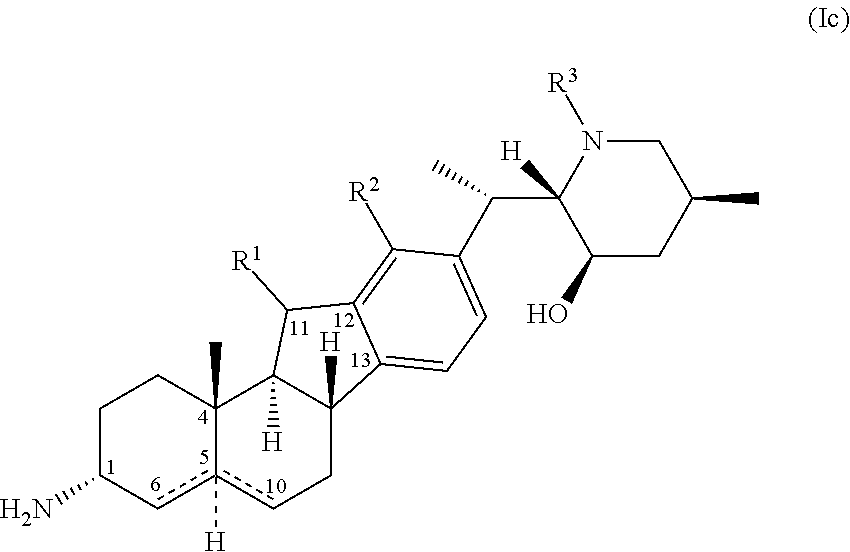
C1C(N)cc2([H])cCC3([H])C([H])(C2(C)C1)C([R1])C1=C([R2])C(C(C2([H])C(O)CC(C)CN2[R3])C)=CC=C31
